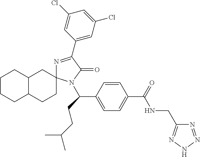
N1=C(C2=CC(Cl)=CC(Cl)=C2)C(=O)N(C(C2=CC=C(C(NCC3=NNN=N3)=O)C=C2)CCC(C)C)C12CC1C(CC2)CCCC1
